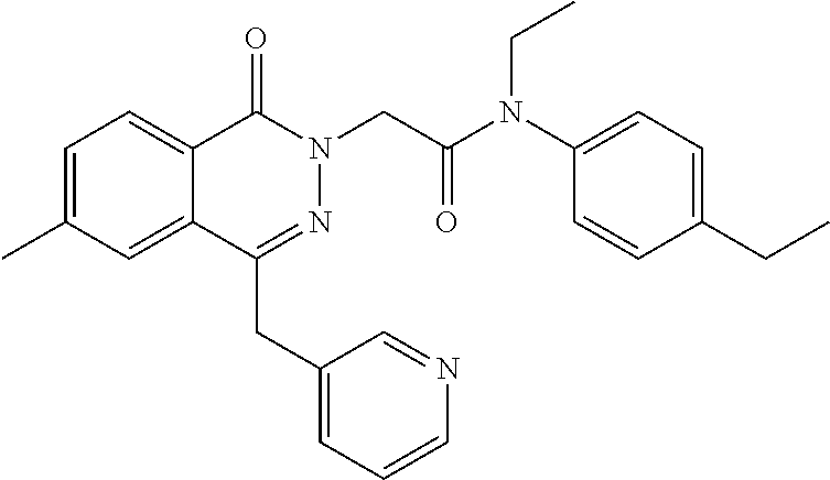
C1=C(C)C=C2C(=C1)C(=O)N(CC(=O)N(C1=CC=C(CC)C=C1)CC)N=C2CC1=CC=CN=C1
